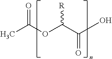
CC(OC(C(O)=O)[R])=O
